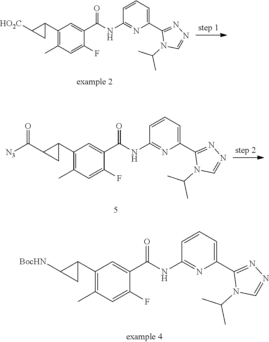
C1(C2C([BocHN])C2)=C(C)C=C(F)C(C(NC2=NC(C3=NN=CN3C(C)C)=CC=C2)=O)=C1.C1(C2C([HO2C])C2)=C(C)C=C(F)C(C(NC2=NC(C3=NN=CN3C(C)C)=CC=C2)=O)=C1.C1(C2C(C(=O)[N3])C2)=C(C)C=C(F)C(C(NC2=NC(C3=NN=CN3C(C)C)=CC=C2)=O)=C1
